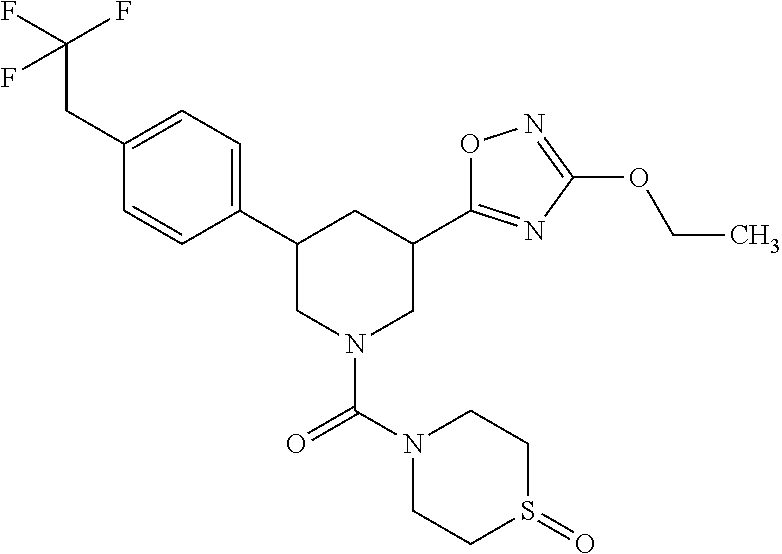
C1(C2=CC=C(CC(F)(F)F)C=C2)CN(C(=O)N2CCS(=O)CC2)CC(C2=NC(OCC)=NO2)C1
